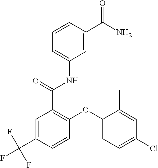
C1(OC2=C(C(=O)NC3=CC=CC(C(=O)N)=C3)C=C(C(F)(F)F)C=C2)=CC=C(Cl)C=C1C
